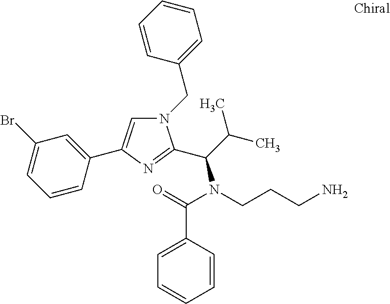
N1(CC2=CC=CC=C2)C=C(C2=CC(Br)=CC=C2)N=C1C(C(C)C)N(CCCN)C(=O)C1=CC=CC=C1
